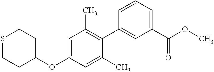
C1=C(OC2CCSCC2)C=C(C)C(C2=CC(C(OC)=O)=CC=C2)=C1C
